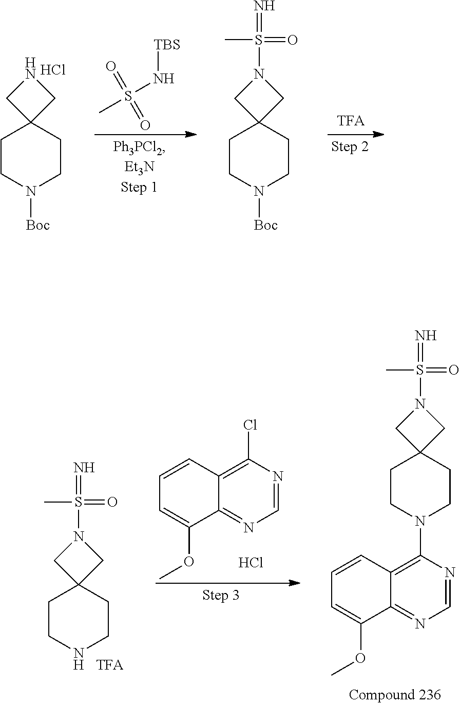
C1C2(CN1)CCN([Boc])CC2.Cl.C1C2(CN1S(C)(=N)=O)CCN([Boc])CC2.CS(N[TBS])(=O)=O.C12=C(Cl)N=CN=C1C(OC)=CC=C2.Cl.C12=C(N3CCC4(CN(S(C)(=N)=O)C4)CC3)N=CN=C1C(OC)=CC=C2.C1C2(CN1S(C)(=N)=O)CCNCC2
